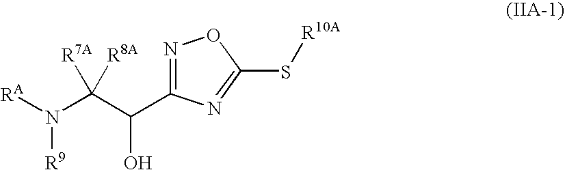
N(C(C(O)C1=NOC(S[R10A])=N1)([R7A])[R8A])([R9])[RA]
